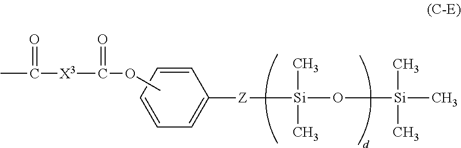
C1=CC=C([Z][Si](C)(C)O[Si](C)(C)C)C=C1.COC([X3]C(C)=O)=O
